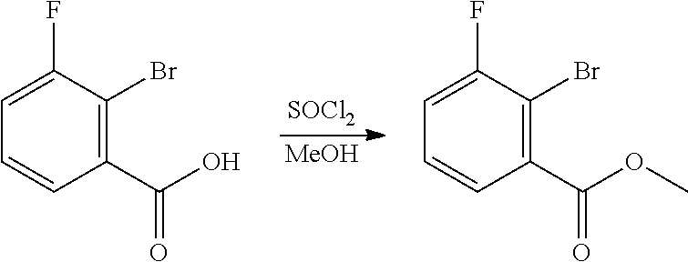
[SOCl2].[MeOH].C1=C(F)C(Br)=C(C(O)=O)C=C1.C1=C(F)C(Br)=C(C(OC)=O)C=C1
